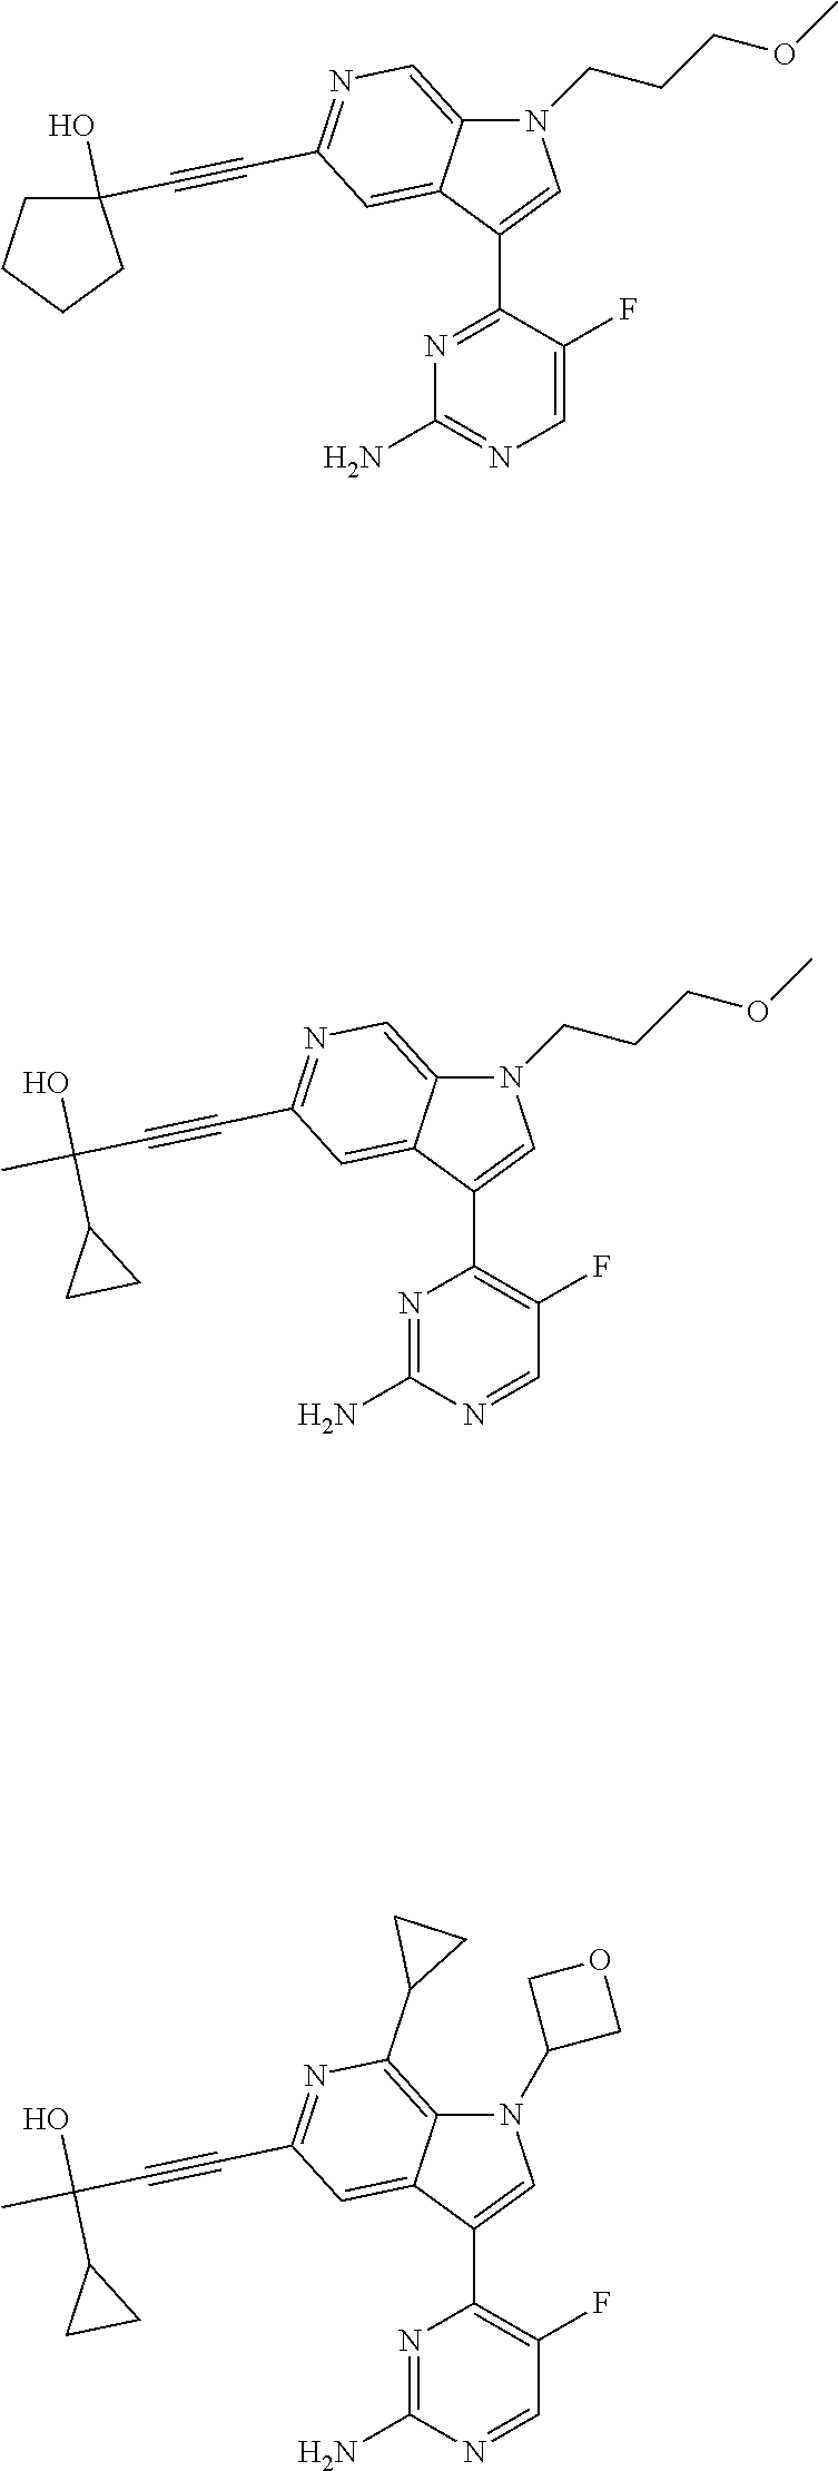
N1(CCCOC)C2=CN=C(C#CC3(O)CCCC3)C=C2C(C2=NC(N)=NC=C2F)=C1.N1(CCCOC)C2=CN=C(C#CC(C)(O)C3CC3)C=C2C(C2=C(F)C=NC(N)=N2)=C1.N1(C2COC2)C2=C(C3CC3)N=C(C#CC(C)(O)C3CC3)C=C2C(C2=C(F)C=NC(N)=N2)=C1
